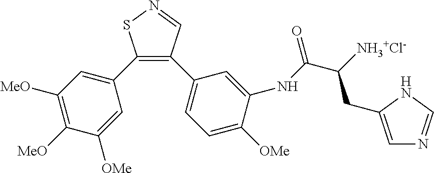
C1(C2=CC([MeO])=C([MeO])C([OMe])=C2)=C(C2=CC=C([OMe])C(NC(C([NH3+Cl-])CC3=CN=CN3)=O)=C2)C=NS1
